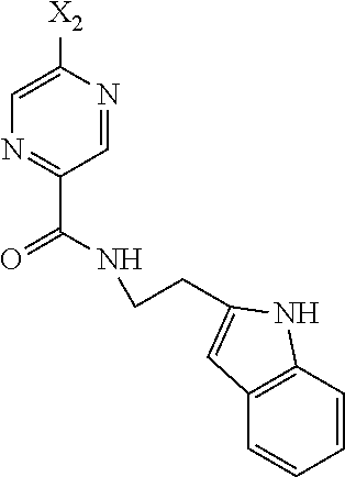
C1=CC2=C(C=C1)C=C(CCNC(C1=NC=C([X2])N=C1)=O)N2
